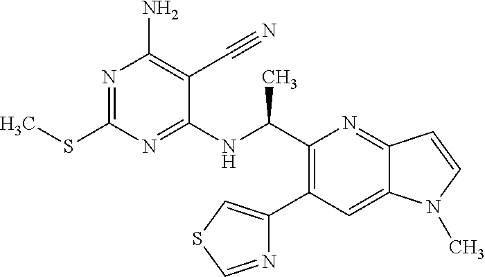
C1(C(NC2=NC(SC)=NC(N)=C2C#N)C)=C(C2=CSC=N2)C=C2C(=N1)C=CN2C
